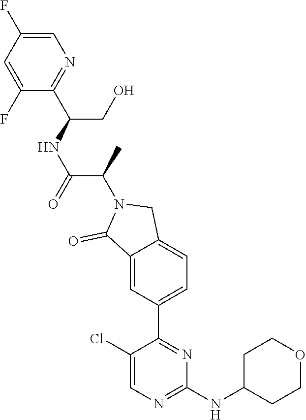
C1(F)=CC(F)=CN=C1C(NC(C(C)N1C(=O)C2=CC(C3=NC(NC4CCOCC4)=NC=C3Cl)=CC=C2C1)=O)CO
